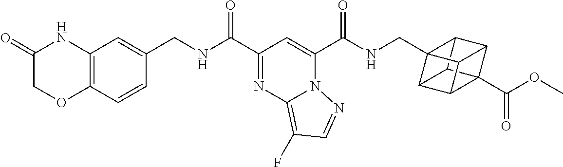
C1(C(NCC2=CC3=C(C=C2)OCC(=O)N3)=O)=NC2=C(F)C=NN2C(C(NCC23C4C5C6(C(OC)=O)C4C2C6C53)=O)=C1
